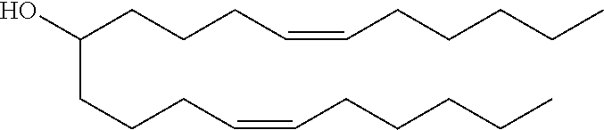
C(CCC=CCCCCC)C(CCCC=CCCCCC)O
